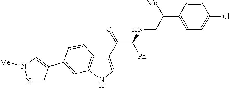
N1=CC(C2=CC3=C(C(C(C(NCC(C4=CC=C(Cl)C=C4)[Me])[Ph])=O)=CN3)C=C2)=CN1[Me]
